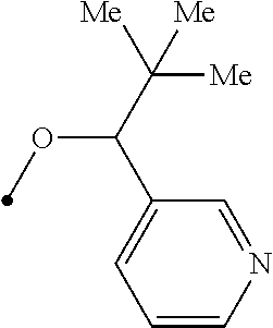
C1=CN=CC(C(C([Me])([Me])[Me])OC)=C1
